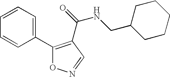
C1(C2=C(C(NCC3CCCCC3)=O)C=NO2)=CC=CC=C1
